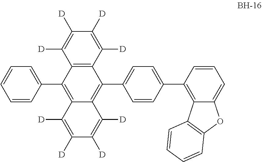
C1(C2=CC=CC=C2)=C2C(=C(C3=CC=C(C4=C5C(=CC=C4)OC4=C5C=CC=C4)C=C3)C3=C1C([D])=C([D])C([D])=C3[D])C([D])=C([D])C([D])=C2[D]
